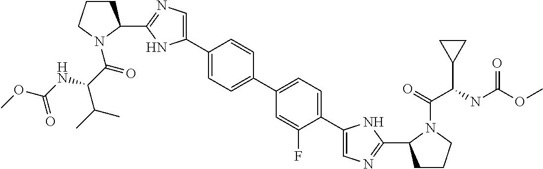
C1(C2CCCN2C(=O)C(NC(OC)=O)C(C)C)=NC=C(C2=CC=C(C3=CC=C(C4=CN=C(C5CCCN5C(C(C5CC5)NC(OC)=O)=O)N4)C(F)=C3)C=C2)N1
